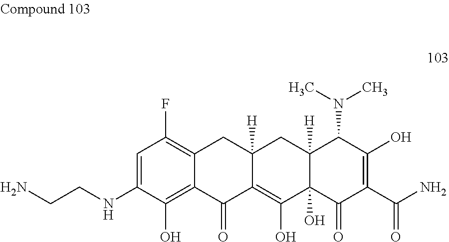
C1=C(NCCN)C(O)=C2C(=C1F)CC1([H])C(=C(O)C3(O)C([H])(C1)C(N(C)C)C(O)=C(C(N)=O)C3=O)C2=O
